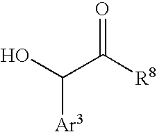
OC(C([R8])=O)[Ar3]
